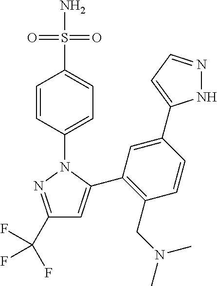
C1(C(F)(F)F)=NN(C2=CC=C(S(N)(=O)=O)C=C2)C(C2=C(CN(C)C)C=CC(C3=CC=NN3)=C2)=C1
